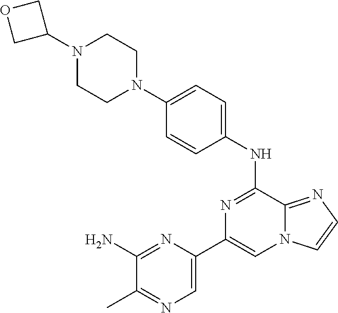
N1=C(NC2=CC=C(N3CCN(C4COC4)CC3)C=C2)C2=NC=CN2C=C1C1=CN=C(C)C(N)=N1
